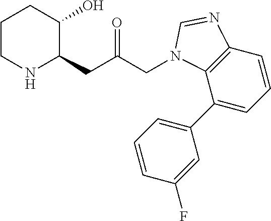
C1CNC(CC(CN2C3=C(C=CC=C3C3=CC=CC(F)=C3)N=C2)=O)C(O)C1
